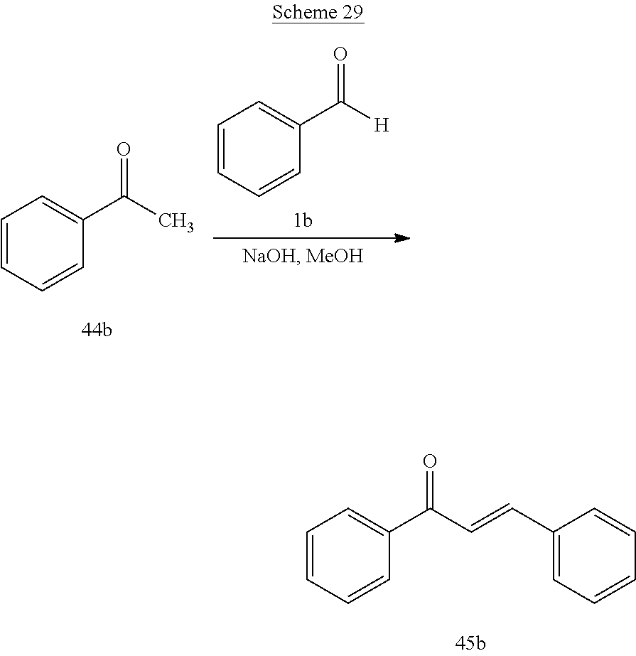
C1=C(C([H])=O)C=CC=C1.C1=CC=CC(C(C)=O)=C1.C1=CC=CC(C(C=CC2=CC=CC=C2)=O)=C1
